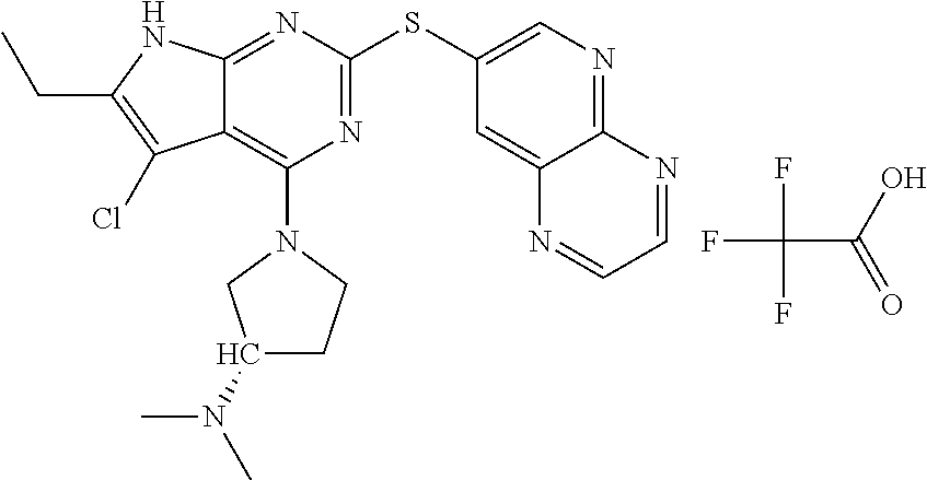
S(C1=NC(N2CC(N(C)C)CC2)=C2C(=N1)NC(CC)=C2Cl)C1=CN=C2C(=C1)N=CC=N2.FC(C(O)=O)(F)F
